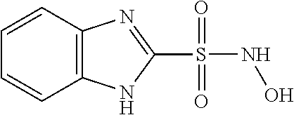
C1=CC2=C(C=C1)NC(S(=O)(=O)NO)=N2
